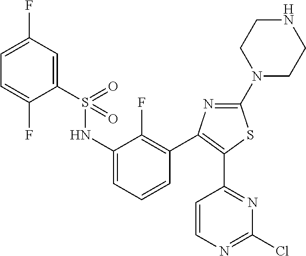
C1(S(=O)(=O)NC2=CC=CC(C3=C(C4=NC(Cl)=NC=C4)SC(N4CCNCC4)=N3)=C2F)=CC(F)=CC=C1F
